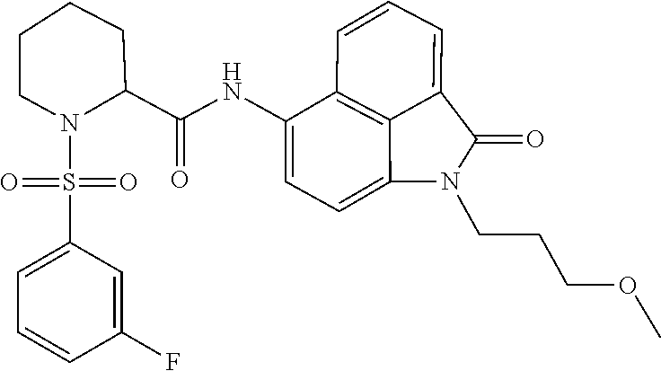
C1=CC=C2C3=C1C(NC(C1CCCCN1S(C1=CC=CC(F)=C1)(=O)=O)=O)=CC=C3N(CCCOC)C2=O
